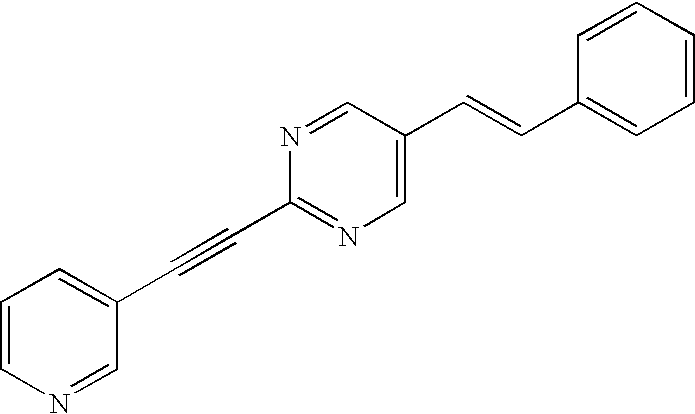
C1(C=CC2=CC=CC=C2)=CN=C(C#CC2=CC=CN=C2)N=C1
